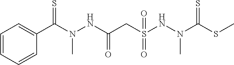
C1(C(N(NC(CS(NN(C(SC)=S)C)(=O)=O)=O)C)=S)=CC=CC=C1
